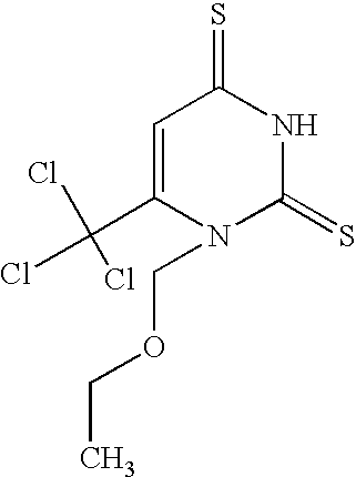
C1(C(Cl)(Cl)Cl)=CC(=S)NC(=S)N1COCC
